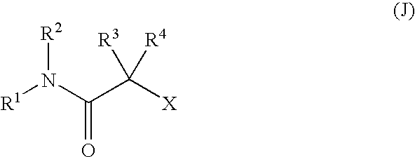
[R1]N(C(C([X])([R3])[R4])=O)[R2]
